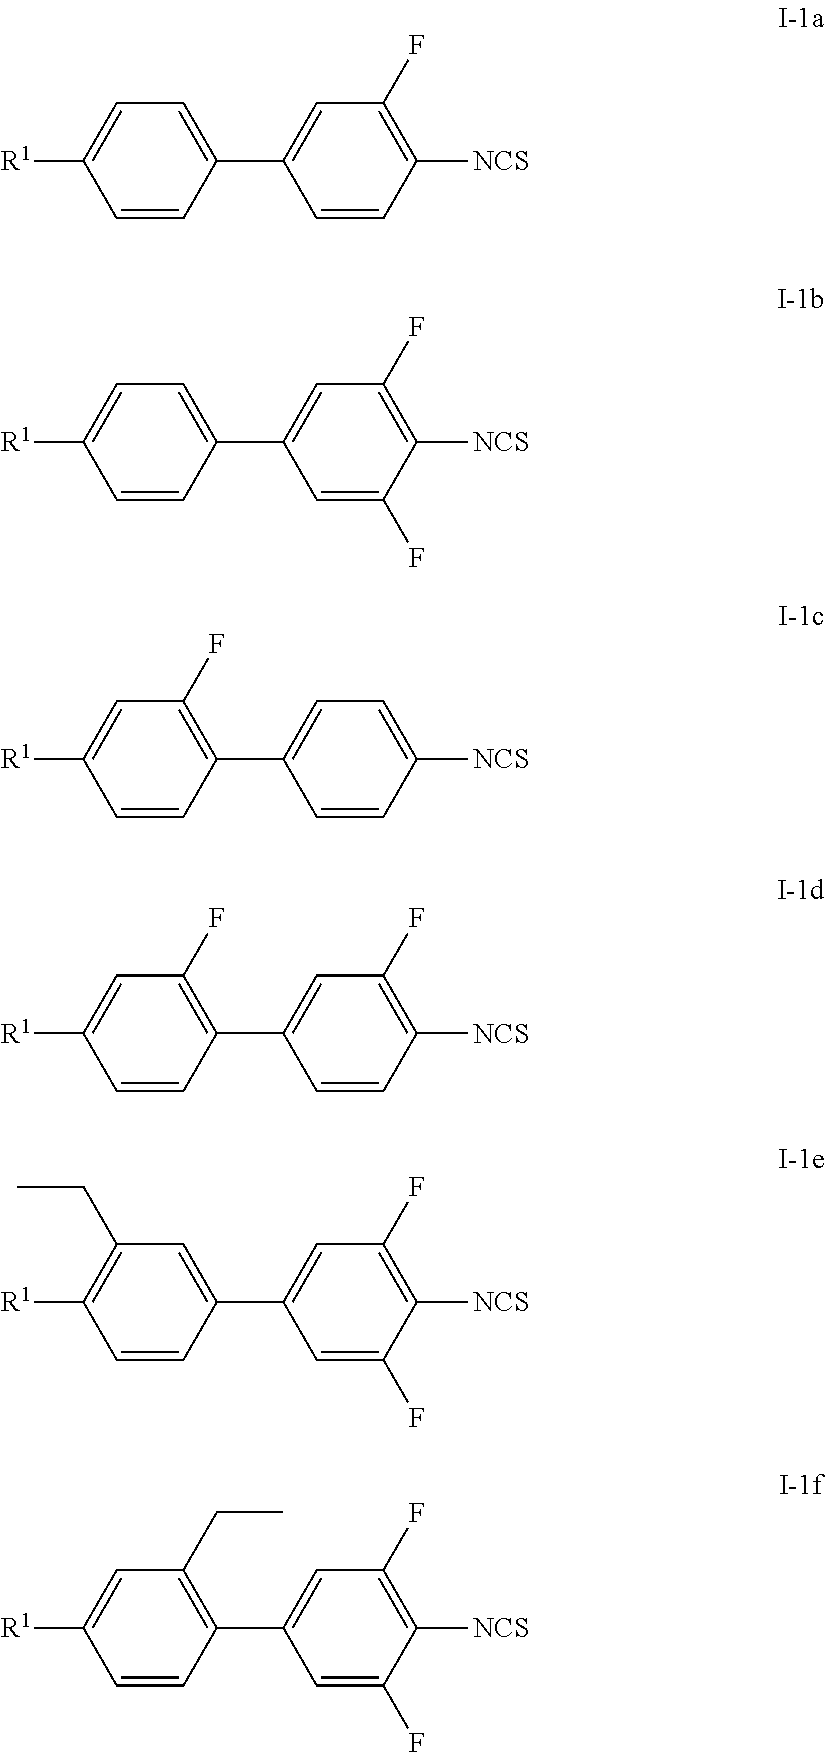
C1=CC([NCS])=C(F)C=C1C1=CC=C([R1])C=C1.C1=C(F)C([NCS])=C(F)C=C1C1=CC=C([R1])C=C1.C1=CC([NCS])=CC=C1C1=C(F)C=C([R1])C=C1.C1=CC([NCS])=C(F)C=C1C1=C(F)C=C([R1])C=C1.C1=C(F)C([NCS])=C(F)C=C1C1=CC(CC)=C([R1])C=C1.C1=C(F)C([NCS])=C(F)C=C1C1=C(CC)C=C([R1])C=C1
